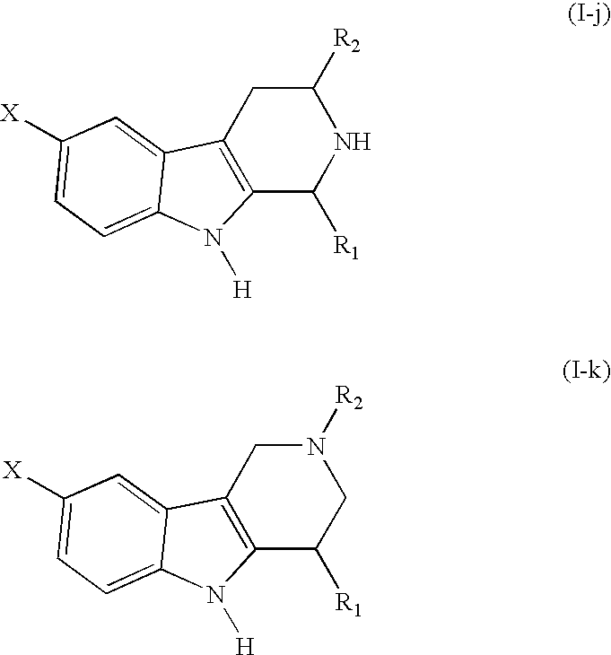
C1([R2])CC2=C(C([R1])N1)N([H])C1=CC=C([X])C=C21.N1([R2])CC2=C(C([R1])C1)N([H])C1=CC=C([X])C=C21
